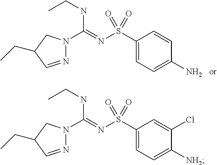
N1=CC(CC)CN1C(=NS(C1=CC=C(N)C=C1)(=O)=O)NCC.N1=CC(CC)CN1C(=NS(C1=CC=C([NH2])C(Cl)=C1)(=O)=O)NCC
